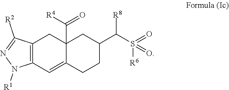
N1([R1])N=C([R2])C2=C1C=C1C(C([R4])=O)(C2)CC(C(S([R6])(=O)=O)[R8])CC1
